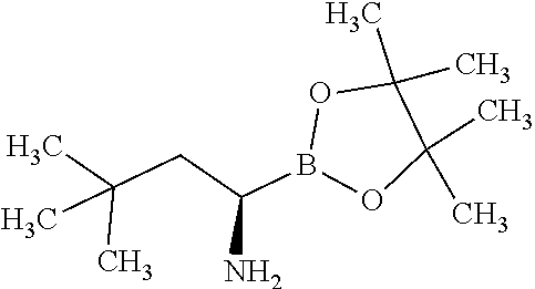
CC(CC(B1OC(C)(C)C(C)(C)O1)N)(C)C
